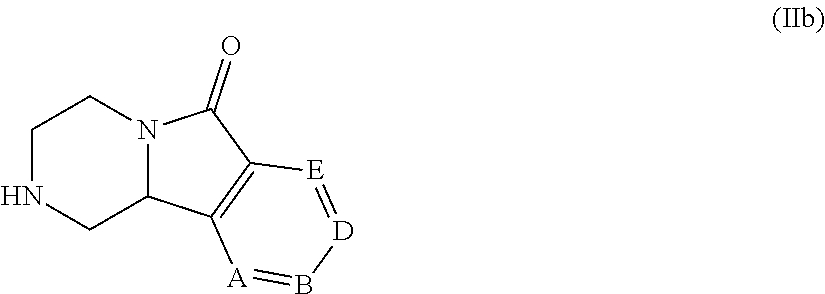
C1NCC2N(C1)C(=O)C1=C2[A]=B[D]=[E]1
